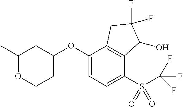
C1(OC2CC(C)OCC2)=CC=C(S(C(F)(F)F)(=O)=O)C2=C1CC(F)(F)C2O
